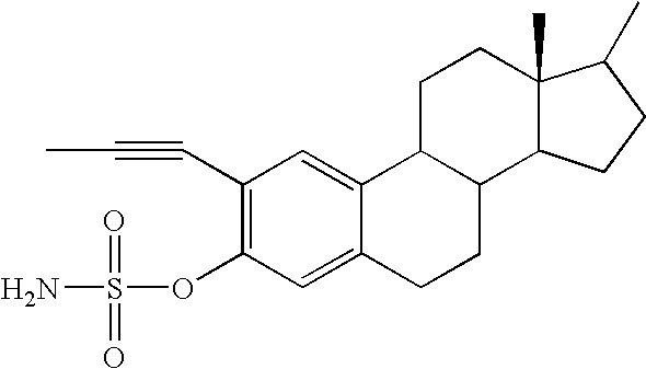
C1(C#CC)=C(OS(N)(=O)=O)C=C2C(=C1)C1C(CC2)C2C(C)(CC1)C(C)CC2
